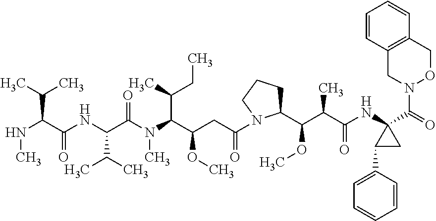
N(C(C(NC(C(N(C(C(CC(=O)N1C(C(C(C(NC2(C(=O)N3OCC4=C(C3)C=CC=C4)C(C3=CC=CC=C3)C2)=O)C)OC)CCC1)OC)C(C)CC)C)=O)C(C)C)=O)C(C)C)C
